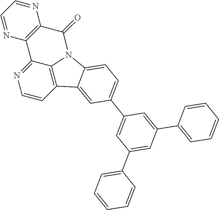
C1=CC2=C3C(=N1)C1=C(N=CC=N1)C(=O)N3C1=CC=C(C3=CC(C4=CC=CC=C4)=CC(C4=CC=CC=C4)=C3)C=C21
